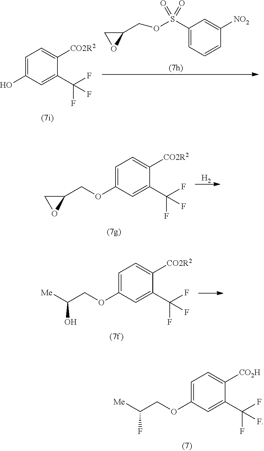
C1=C(OCC([Me])F)C=C(C(F)(F)F)C([CO2H])=C1.C1(S(OCC2CO2)(=O)=O)=CC=CC([NO2])=C1.C1=C(O)C=C(C(F)(F)F)C([CO2R2])=C1.[H2].C1=C(OCC2CO2)C=C(C(F)(F)F)C([CO2R2])=C1.C1=C(OCC([Me])O)C=C(C(F)(F)F)C([CO2R2])=C1
